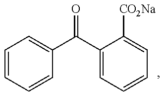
C1=CC=CC(C(C2=CC=CC=C2[CO2Na])=O)=C1
